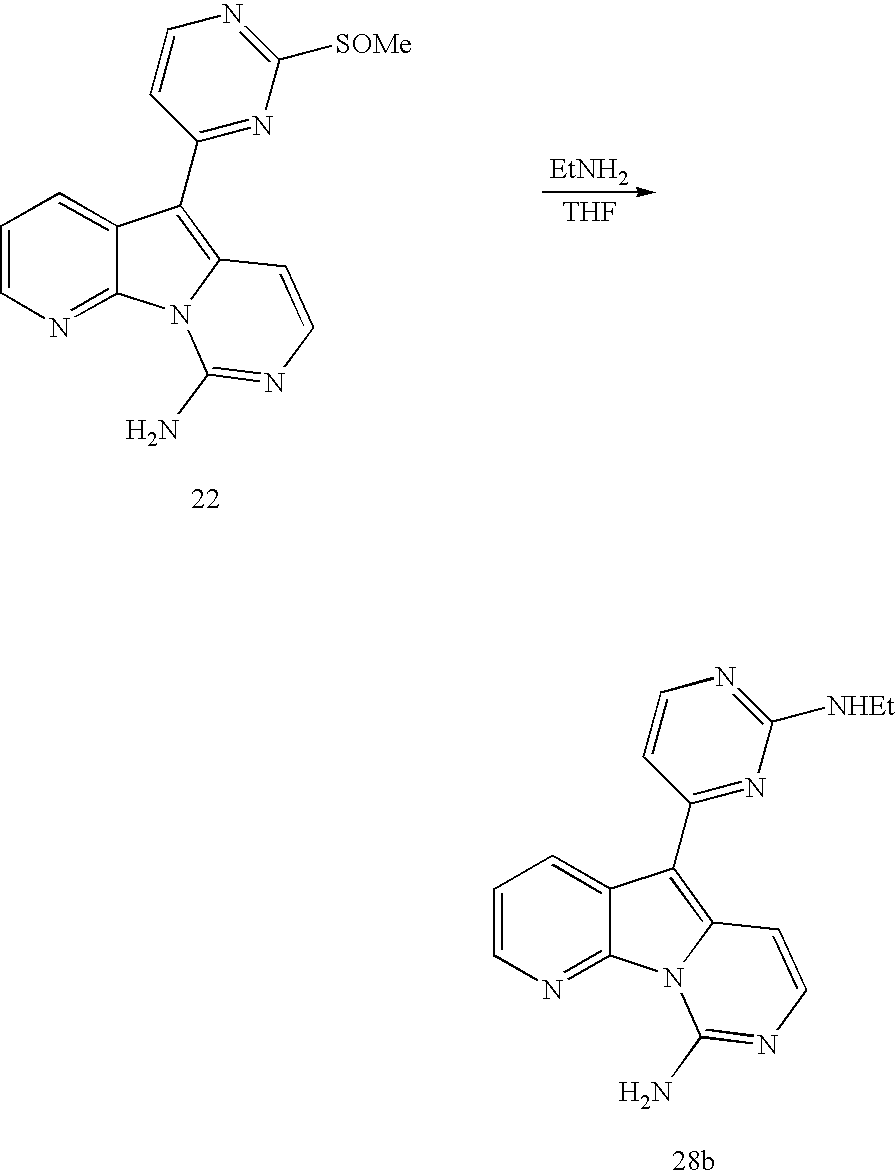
C1=CN=C2C(=C1)C(C1=NC([SOMe])=NC=C1)=C1N2C(N)=NC=C1.[THF].[EtNH2].C1=CN=C2C(=C1)C(C1=NC([NHEt])=NC=C1)=C1N2C(N)=NC=C1
